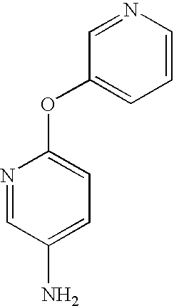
N1=CC(N)=CC=C1OC1=CC=CN=C1
